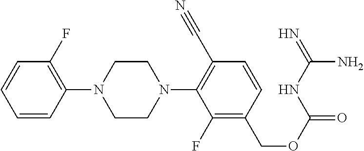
C1=CC=CC(N2CCN(C3=C(C#N)C=CC(COC(=O)NC(=N)N)=C3F)CC2)=C1F
